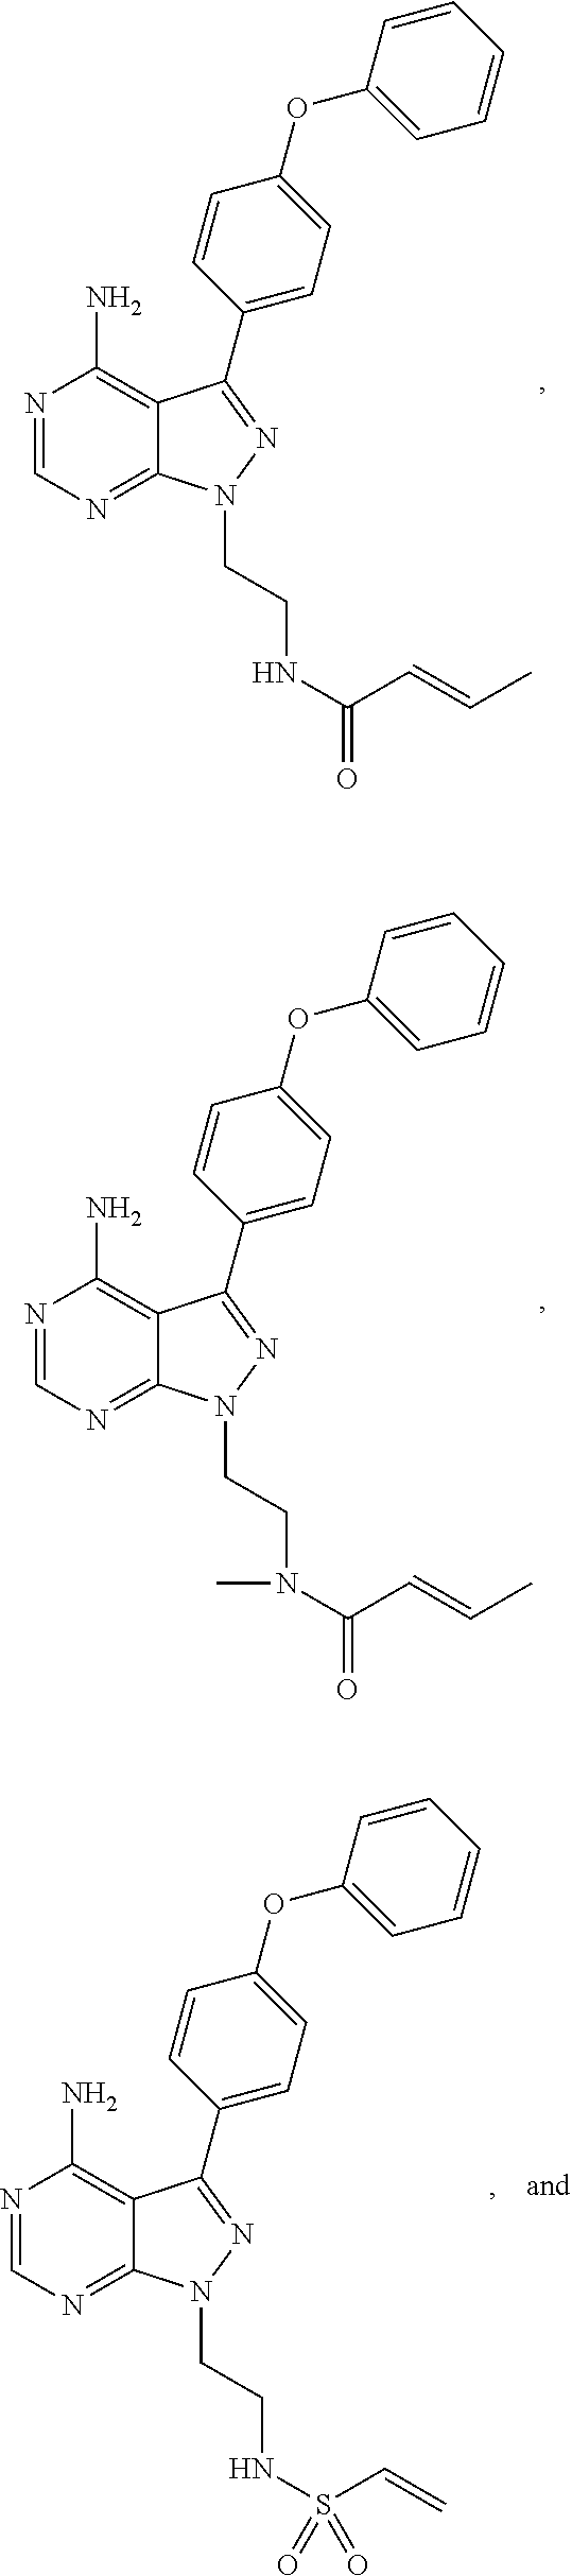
N1=CN=C2C(=C1N)C(C1=CC=C(OC3=CC=CC=C3)C=C1)=NN2CCNC(=O)C=CC.N1=CN=C2C(=C1N)C(C1=CC=C(OC3=CC=CC=C3)C=C1)=NN2CCN(C(=O)C=CC)C.N1=CN=C2C(=C1N)C(C1=CC=C(OC3=CC=CC=C3)C=C1)=NN2CCNS(C=C)(=O)=O
